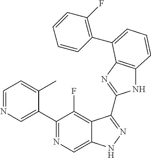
C1=NC=C(C2=NC=C3C(=C2F)C(C2=NC4=C(N2)C=CC=C4C2=C(F)C=CC=C2)=NN3)C(C)=C1
